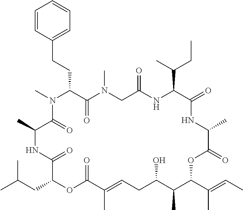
C(CC1C(=O)N(C)CC(=O)NC(C(C)CC)C(=O)NC(C)C(=O)OC(C(C)=CC)C(C)C(O)CC=C(C)C(=O)OC(CC(C)C)C(=O)NC(C)C(=O)N1C)C1=CC=CC=C1
